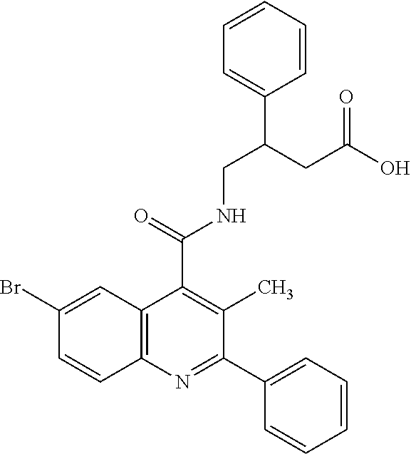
C1=CC2=C(C=C1Br)C(C(=O)NCC(CC(O)=O)C1=CC=CC=C1)=C(C)C(C1=CC=CC=C1)=N2
